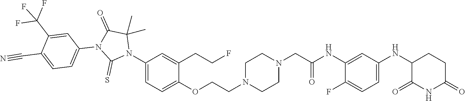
C1(F)=CC=C(NC2C(=O)NC(=O)CC2)C=C1NC(CN1CCN(CCOC2=CC=C(N3C(C)(C)C(=O)N(C4=CC=C(C#N)C(C(F)(F)F)=C4)C3=S)C=C2CCF)CC1)=O
